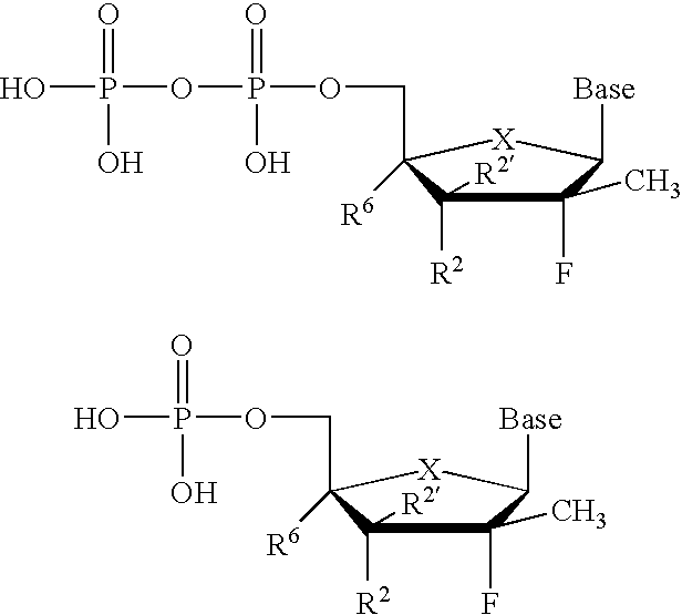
C(OP(OP(O)(=O)O)(=O)O)C1([R6])C([R2])([R2])C(F)(C)C([Base])[X]1.C(OP(O)(=O)O)C1([R6])C([R2])([R2])C(F)(C)C([Base])[X]1
